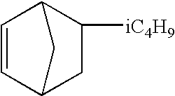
C1=CC2C([iC4H9])CC1C2
